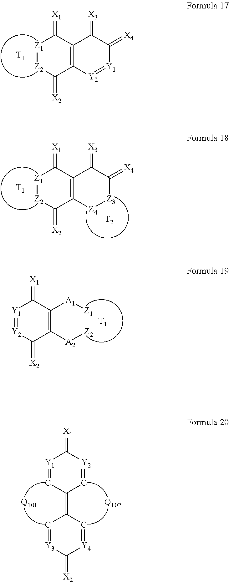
C12=C(C(=[X1])[Z1][Z2]C1=[X2])C(=[X3])C(=[X4])[Y1]=[Y2]2.[T1].C12=C(C(=[X1])[Z1][Z2]C1=[X2])C(=[X3])C(=[X4])[Z3][Z4]2.[T1].[T2].[Y1]1=[Y2]C(=[X2])C2=C(C1=[X1])[A1][Z1][Z2][A2]2.[T1].[Y1]1=CC(=C2C=[Y3]C(=[X2])[Y4]=C2)C=[Y2]C1=[X1].[Q102].[Q101]
